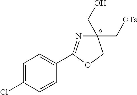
C1=C(Cl)C=CC(C2=NC(C[OTs])(CO)CO2)=C1
